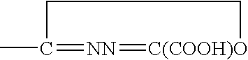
CC1=[NN]=[C(COOH)O]CC1
